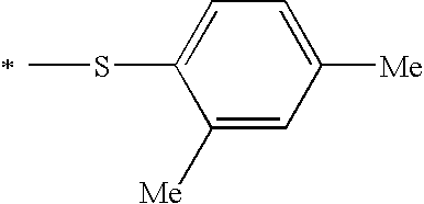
C1([Me])=CC([Me])=CC=C1SC
